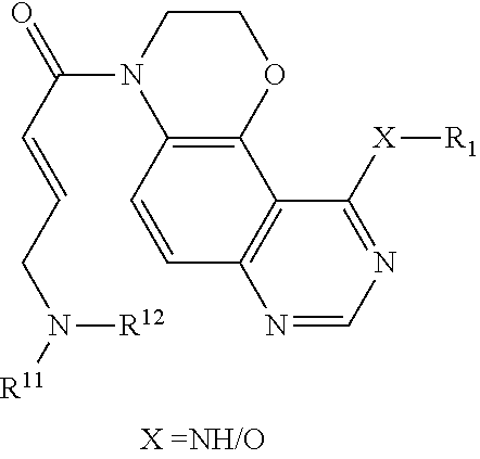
C1=NC2=C(C3=C(N(C(C=CCN([R11])[R12])=O)CCO3)C=C2)C([X][R1])=N1
